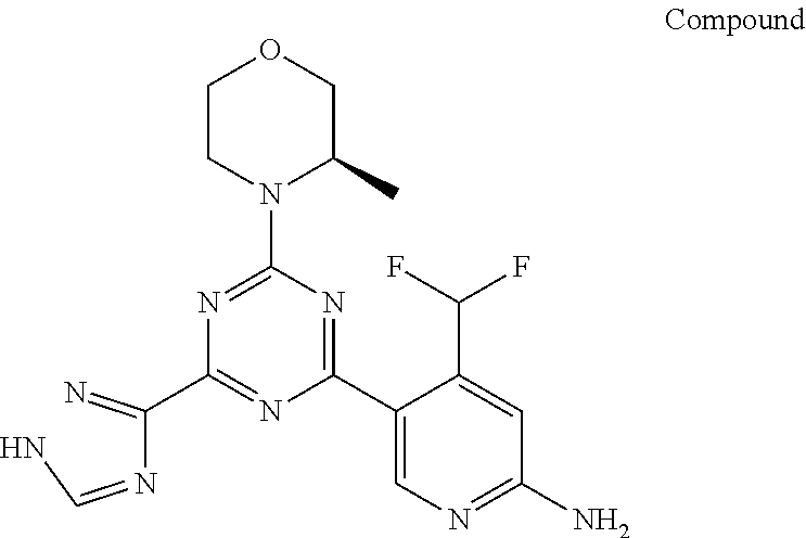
C1(C2=CN=C(N)C=C2C(F)F)=NC(N2C(C)COCC2)=NC(C(N=CN)=N)=N1
